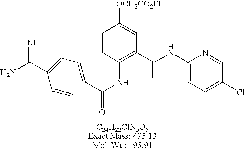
C1(C(N)=N)=CC=C(C(NC2=C(C(NC3=CC=C(Cl)C=N3)=O)C=C([OCH2CO2Et])C=C2)=O)C=C1
